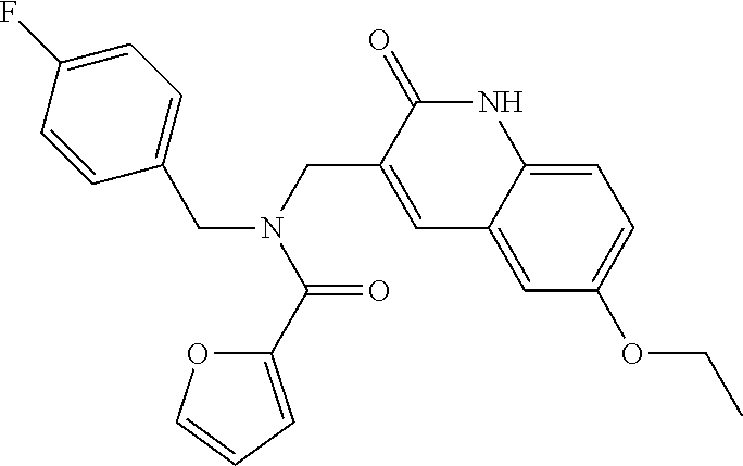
C1(CN(C(C2=CC=CO2)=O)CC2=CC3=CC(OCC)=CC=C3NC2=O)=CC=C(F)C=C1
